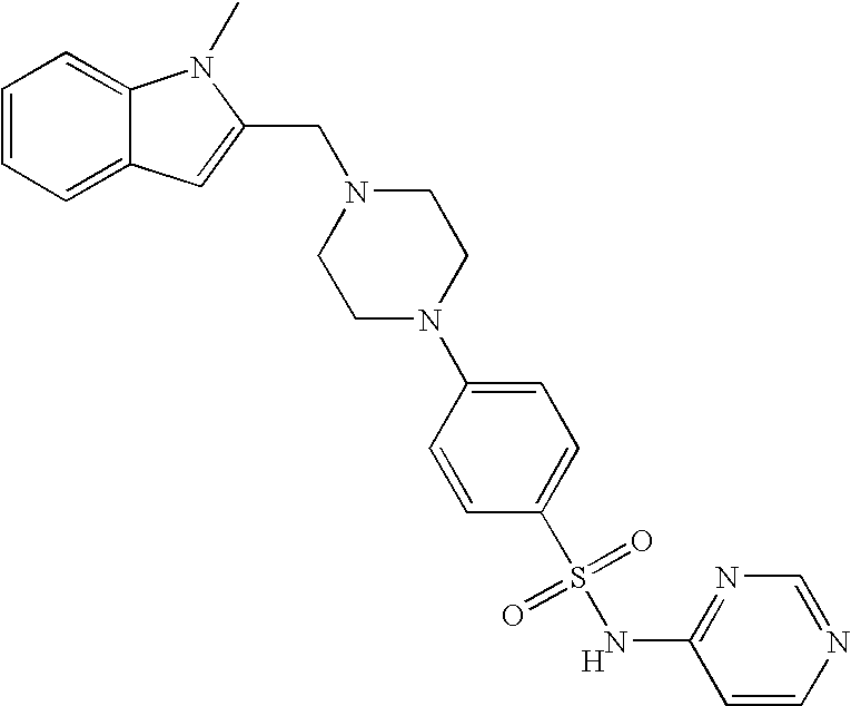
C1=CC=C2C(=C1)N(C)C(CN1CCN(C3=CC=C(S(=O)(=O)NC4=NC=NC=C4)C=C3)CC1)=C2.[H]
